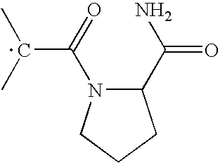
C1(C(N)=O)N(C(=O)C(C)C)CCC1
